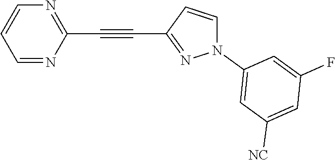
C1=NC(C#CC2=NN(C3=CC([NC])=CC(F)=C3)C=C2)=NC=C1
